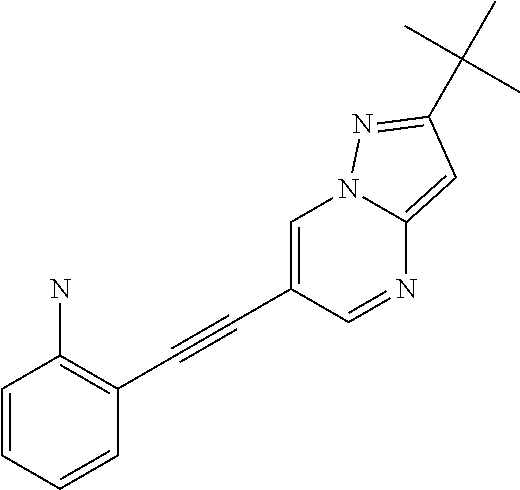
C1=CC=CC(C#CC2=CN3C(=CC(C(C)(C)C)=N3)N=C2)=C1N
